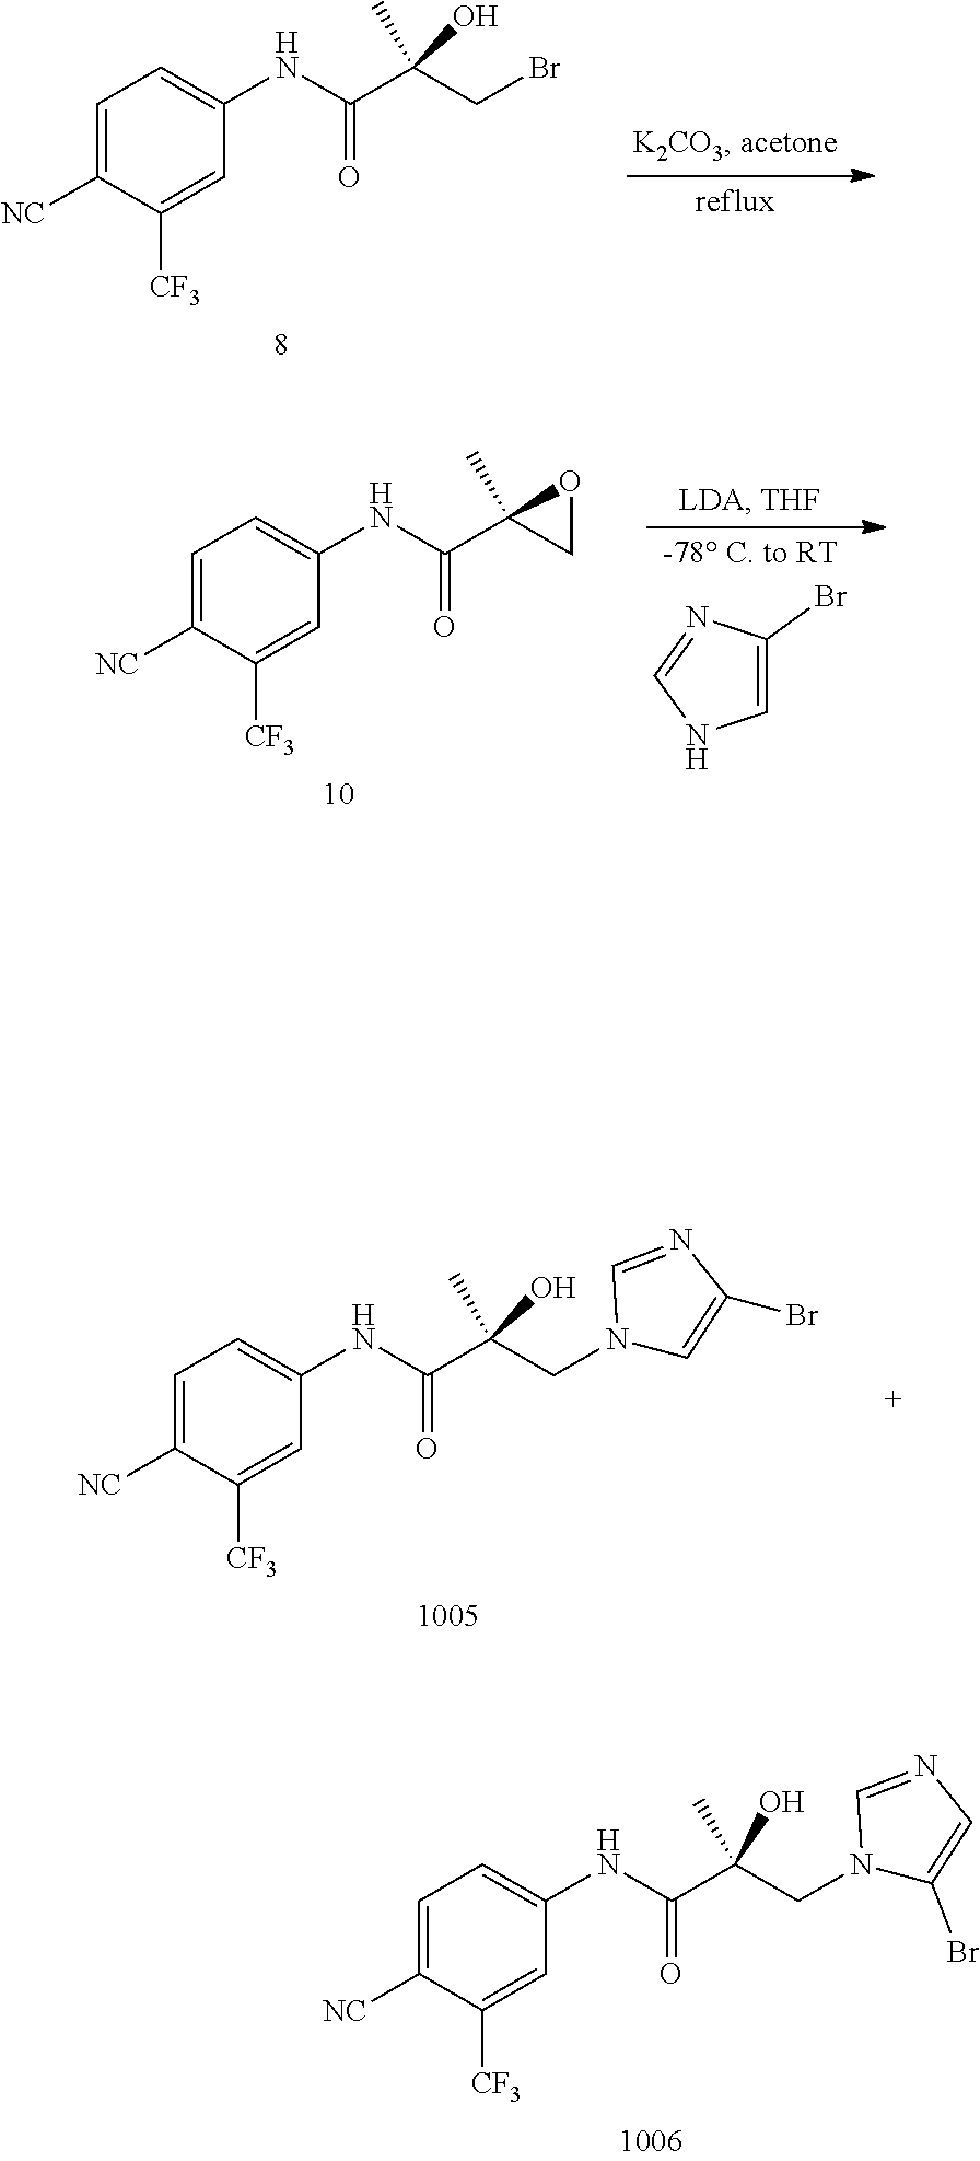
C1=C([NC])C([CF3])=CC(NC(C(CN2C(Br)=CN=C2)(C)O)=O)=C1.C1=C([NC])C([CF3])=CC(NC(C(CBr)(C)O)=O)=C1.C1=C(Br)N=CN1.C1=C([NC])C([CF3])=CC(NC(C2(C)CO2)=O)=C1.C1=C([NC])C([CF3])=CC(NC(C(CN2C=C(Br)N=C2)(C)O)=O)=C1
